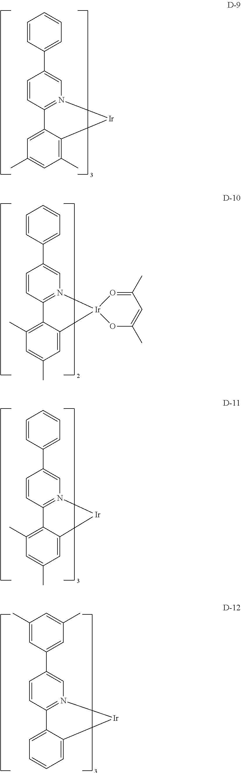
C1=CC(C2=CN3=C(C=C2)C2=CC(C)=CC(C)=C2[Ir]3)=CC=C1.C1(C2=CC=CC=C2)=CN2=C(C=C1)C1=C(C)C=C(C)C=C1[Ir]21O=C(C)C=C(C)O1.C1(C2=CC=CC=C2)=CN2=C(C=C1)C1=C(C)C=C(C)C=C1[Ir]2.C1(C2=CC(C)=CC(C)=C2)=CN2=C(C=C1)C1=CC=CC=C1[Ir]2
